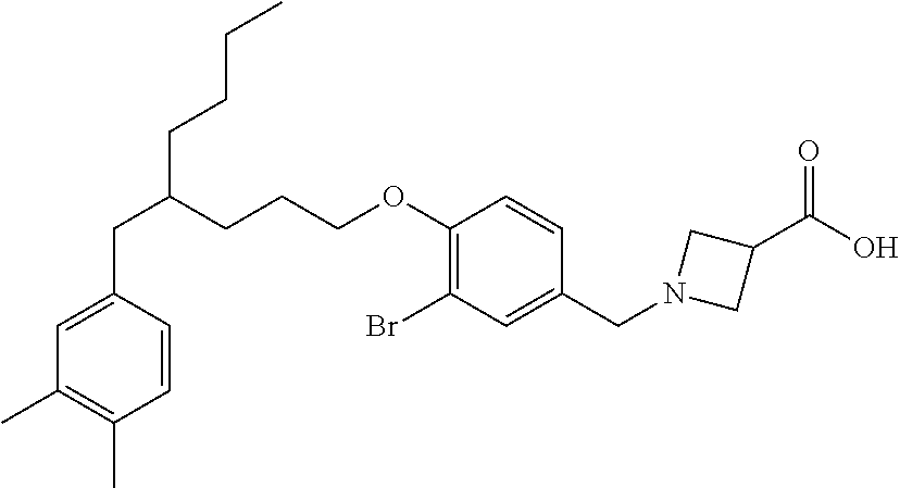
C(C1=CC(C)=C(C)C=C1)C(CCCOC1=C(Br)C=C(CN2CC(C(O)=O)C2)C=C1)CCCC
